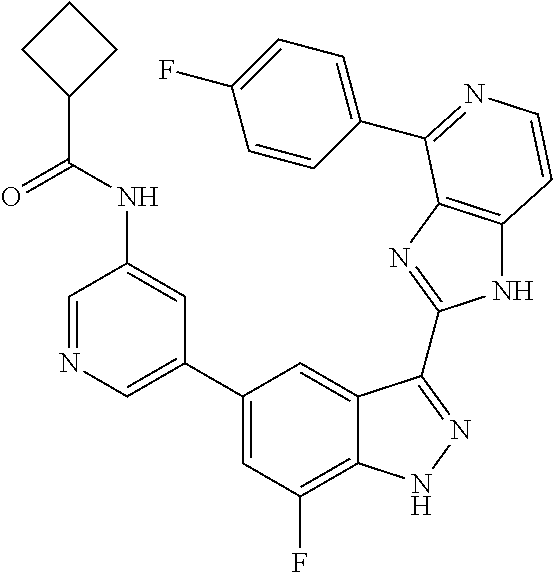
C1(C2=CN=CC(NC(C3CCC3)=O)=C2)=CC(F)=C2C(=C1)C(C1=NC3=C(N1)C=CN=C3C1=CC=C(F)C=C1)=NN2
